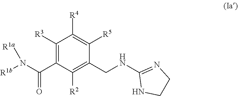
C1([R3])=C(C(N([R1b])[R1a])=O)C([R2])=C(CNC2=NCCN2)C([R5])=C1[R4]
